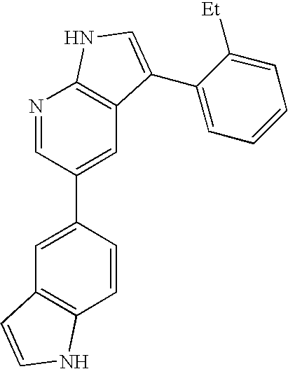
C1=CC(C2=CC3=C(N=C2)NC=C3C2=CC=CC=C2[Et])=CC2=C1NC=C2
